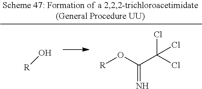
O[R].[R]OC(C(Cl)(Cl)Cl)=N
